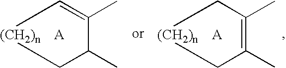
C1=C(C)C(C)C[(CH2)n]1.[A].C1C(C)=C(C)C[(CH2)n]1.[A]
